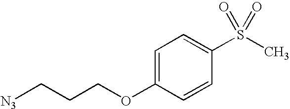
[N3]CCCOC1=CC=C(S(C)(=O)=O)C=C1
